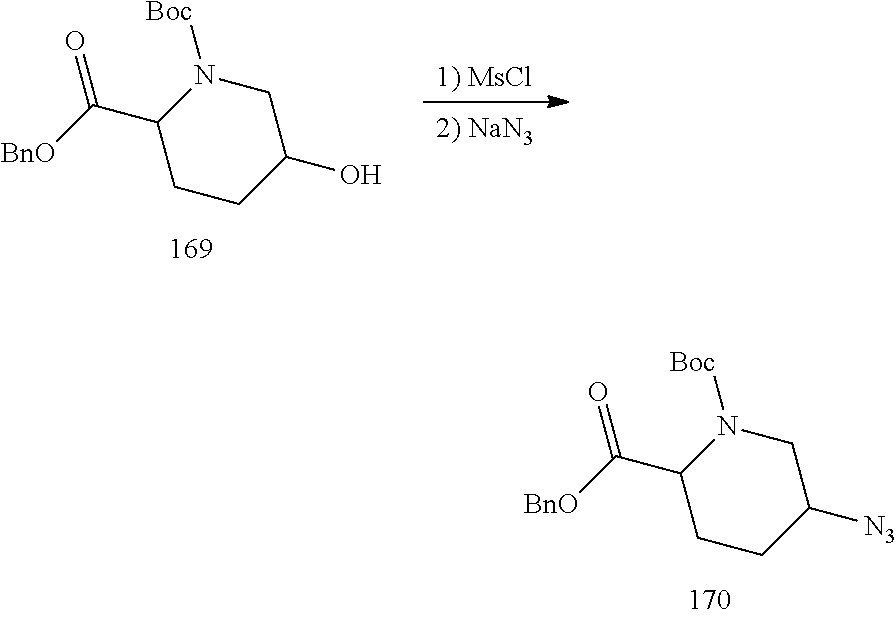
C1CC([N3])CN([Boc])C1C(=O)[BnO].C1CC(O)CN([Boc])C1C(=O)[BnO].[1) MsCl]
